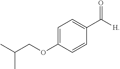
C1=C(OCC(C)C)C=CC(C([H])=O)=C1
